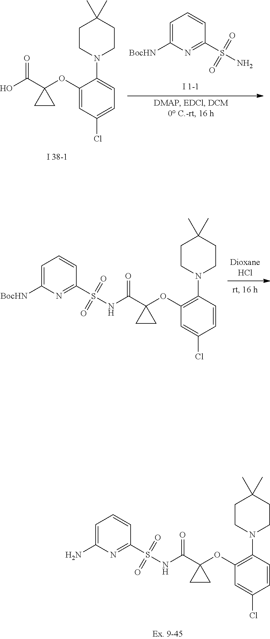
C1(OC2(C(O)=O)CC2)=CC(Cl)=CC=C1N1CCC(C)(C)CC1.C1=C([BocHN])N=C(S(N)(=O)=O)C=C1.C1=C([BocHN])N=C(S(=O)(=O)NC(C2(OC3=C(N4CCC(C)(C)CC4)C=CC(Cl)=C3)CC2)=O)C=C1.C1=C(N)N=C(S(=O)(=O)NC(C2(OC3=C(N4CCC(C)(C)CC4)C=CC(Cl)=C3)CC2)=O)C=C1
